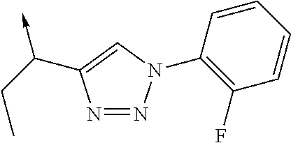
N1=NN(C2=C(F)C=CC=C2)C=C1C(CC)->C
